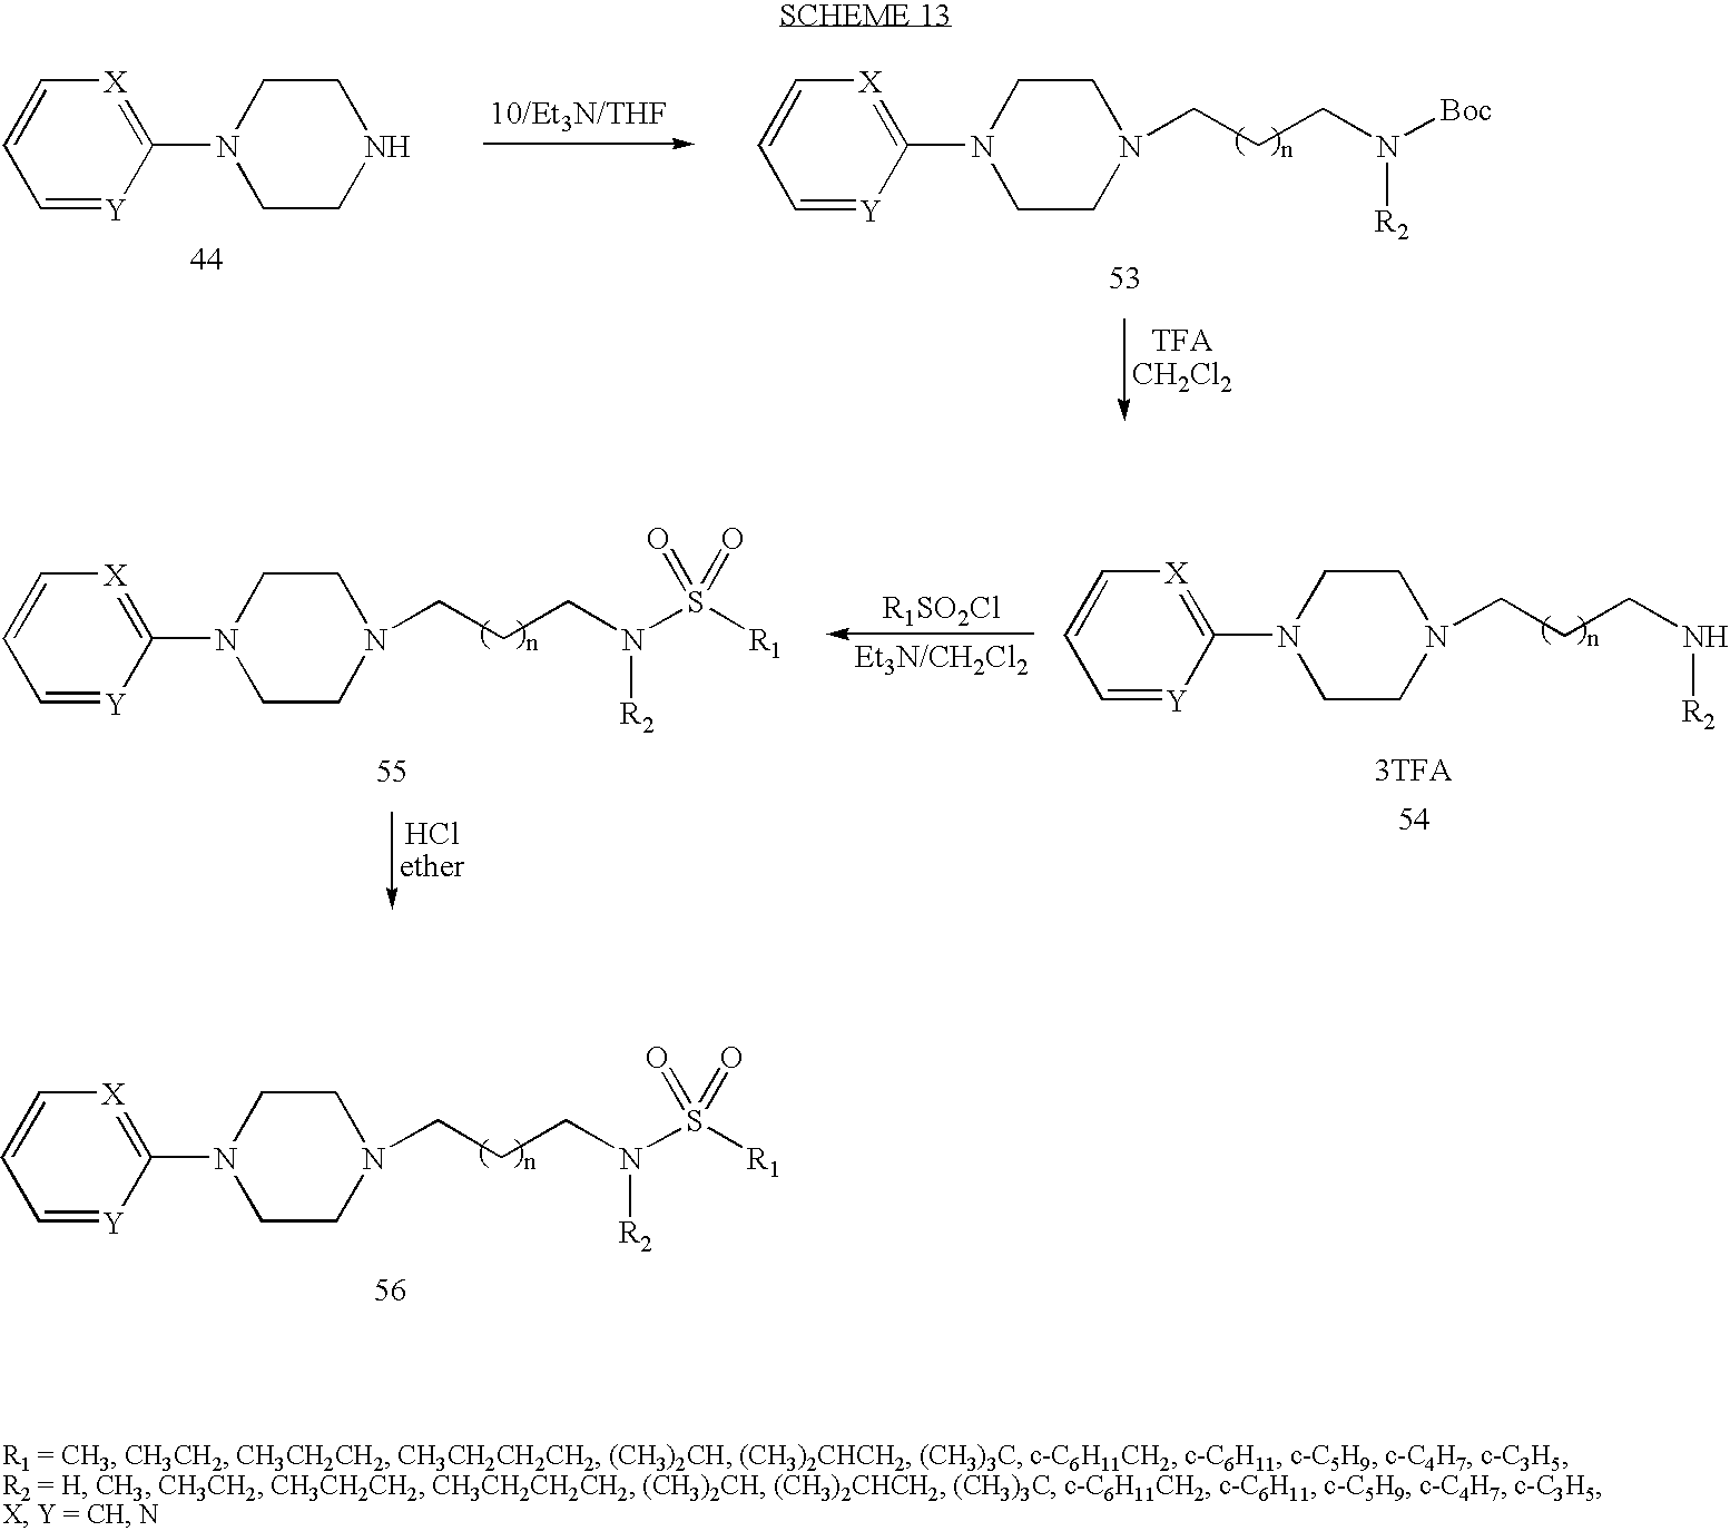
C1=[Y]C(N2CCNCC2)=[X]C=C1.C1=[Y]C(N2CCN(CCCN([Boc])[R2])CC2)=[X]C=C1.C1=[Y]C(N2CCN(CCCN[R2])CC2)=[X]C=C1.C1=[Y]C(N2CCN(CCCN([R2])S([R1])(=O)=O)CC2)=[X]C=C1.C1=[Y]C(N2CCN(CCCN([R2])S([R1])(=O)=O)CC2)=[X]C=C1
